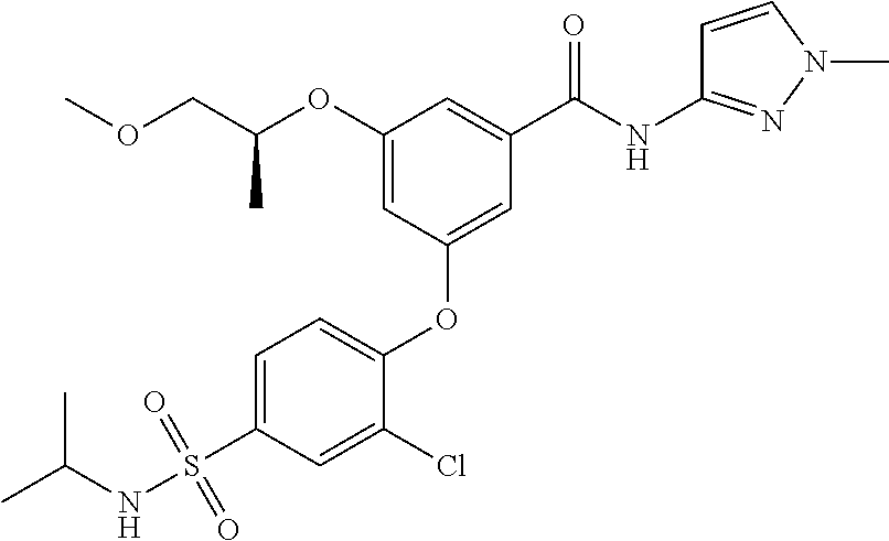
C1=C(Cl)C(OC2=CC(C(NC3=NN(C)C=C3)=O)=CC(OC(COC)C)=C2)=CC=C1S(NC(C)C)(=O)=O
